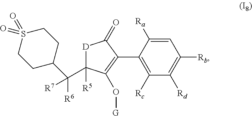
C1=C([Ra])C(C2=C(O[G])C([R5])(C([R6])([R7])C3CCS(=O)(=O)CC3)[D]C2=O)=C([Rc])C([Rd])=C1[Rb]
